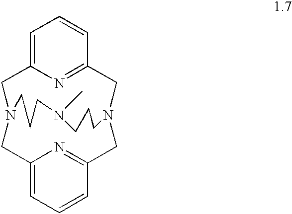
C12=CC=CC(=N1)CN1CC3=NC(=CC=C3)CN(C2)CCCN(C)CCC1
